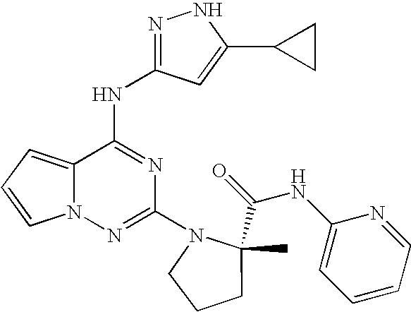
C1(N2CCCC2(C(=O)NC2=CC=CC=N2)C)=NN2C(=CC=C2)C(NC2=NNC(C3CC3)=C2)=N1
